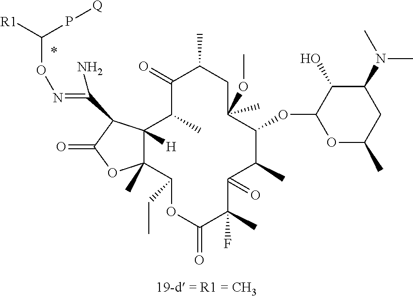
C1(=O)C(C)C2([H])C(C)(C(CC)OC(=O)C(F)(C)C(=O)C(C)C(OC3OC(C)CC(N(C)C)C3O)C(OC)(C)CC1C)OC(=O)C2C(N)=NOC([R1])P[Q]
